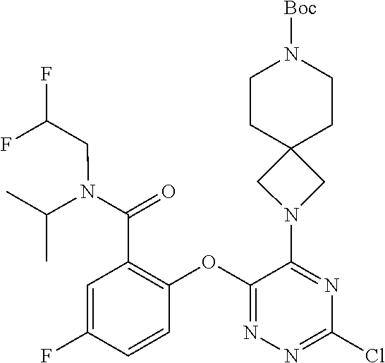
C1=C(F)C=CC(OC2=NN=C(Cl)N=C2N2CC3(C2)CCN([Boc])CC3)=C1C(N(CC(F)F)C(C)C)=O
